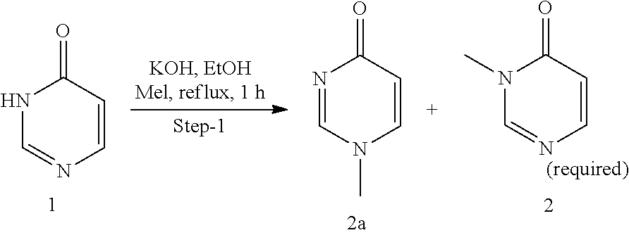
C1=CC(=O)NC=N1.N1(C)C=NC=CC1=O.N1=CN(C)C=CC1=O
